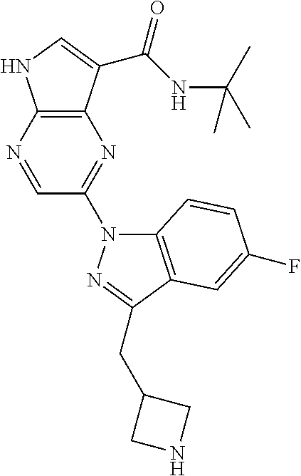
C12=C(C(C(NC(C)(C)C)=O)=CN1)N=C(N1C3=C(C(CC4CNC4)=N1)C=C(F)C=C3)C=N2
